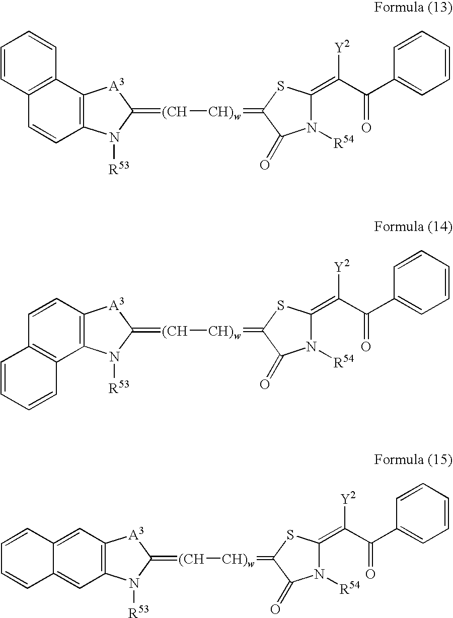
C12=C(N([R53])C(=[(CH][CH)w]=C3SC(=C(C(C4=CC=CC=C4)=O)[Y2])N([R54])C3=O)[A3]1)C1=C(C=C2)C=CC=C1.C1=CC2=C(C=C1)C1=C(C=C2)N([R53])C(=[(CH][CH)w]=C2SC(=C(C(C3=CC=CC=C3)=O)[Y2])N([R54])C2=O)[A3]1.C12=C(N([R53])C(=[(CH][CH)w]=C3SC(=C(C(C4=CC=CC=C4)=O)[Y2])N([R54])C3=O)[A3]1)C=C1C(=C2)C=CC=C1
